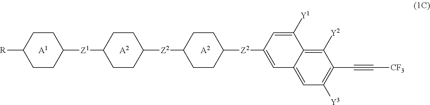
C1CC([R])CCC1[Z1]C1CCC([Z2]C2CCC([Z2]C3=CC4=CC([Y3])=C(C#C[CF3])C([Y2])=C4C([Y1])=C3)CC2)CC1.[A1].[A2].[A2]
